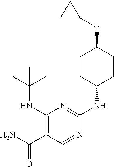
C1(NC(C)(C)C)=C(C(N)=O)C=NC(NC2CCC(OC3CC3)CC2)=N1
